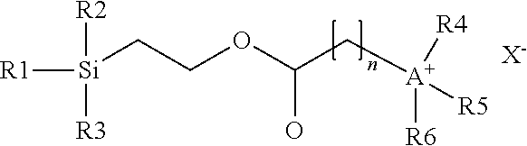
[R1][Si](CCOC(C[A+]([R6])([R5])[R4])O)([R2])[R3].[X-]
